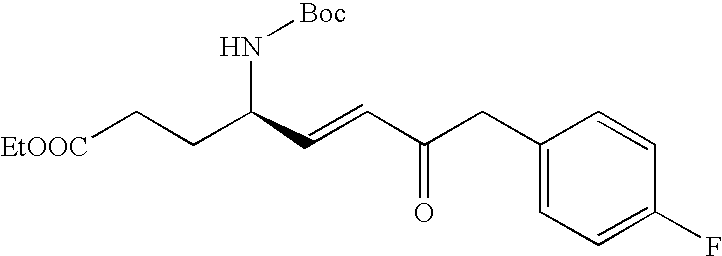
[EtOOC]CCC(C=CC(CC1=CC=C(F)C=C1)=O)N[Boc]
